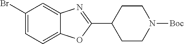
C1(Br)=CC=C2C(=C1)N=C(C1CCN([Boc])CC1)O2
